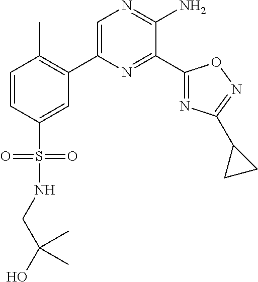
C1(C2=C(C)C=CC(S(=O)(=O)NCC(O)(C)C)=C2)=CN=C(N)C(C2=NC(C3CC3)=NO2)=N1
